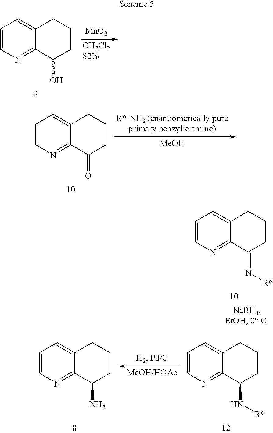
[MnO2].[CH2Cl282%].C1=CN=C2C(=C1)CCCC2O.C1=CN=C2C(=C1)CCCC2=O.[MeOH].C1=CN=C2C(=C1)CCCC2=N[R*].C1=CN=C2C(=C1)CCCC2N[R*].C1=CN=C2C(=C1)CCCC2N
